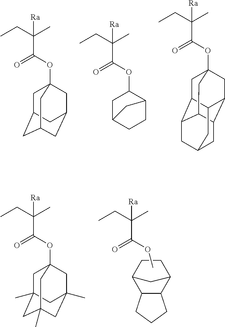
O(C(=O)C(C)(CC)[Ra])C1CC2CCC1C2.O(C(=O)C(C)(CC)[Ra])C12CC3CC(CC(C1)C3)C2.O(C(=O)C(C)(CC)[Ra])C12CC3C4C(C5C(C1)C3CC(C5)C4)C2.C12C(C3CCC1C3)CCC2.O(C(=O)C(C)(CC)[Ra])C.O(C(=O)C(C)(CC)[Ra])C12CC3(C)CC(C)(CC(C)(C1)C3)C2
